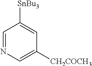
C1=NC=C([CH2COCH3])C=C1[SnBu3]
